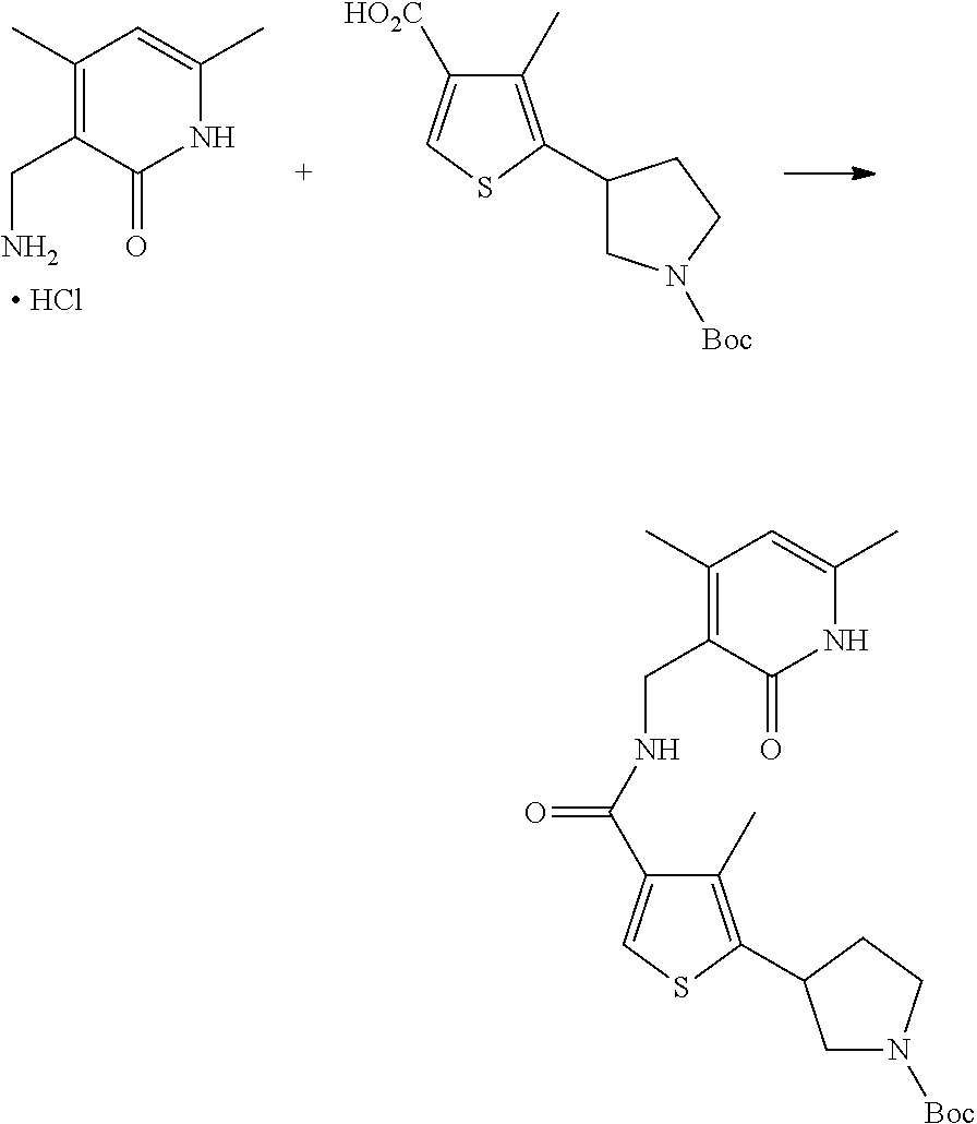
C1(C)=C(CN)C(=O)NC(C)=C1.[ HCl].C1(C)=C(C2CN([Boc])CC2)SC=C1[HO2C].C1(C)=C(C2CN([Boc])CC2)SC=C1C(=O)NCC1=C(C)C=C(C)NC1=O
